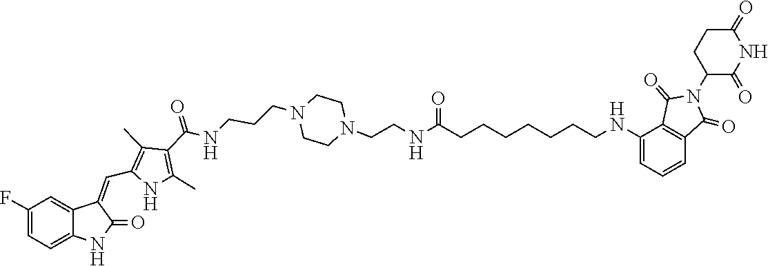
C1CN(CCCNC(C2=C(C)NC(C=C3C4=CC(F)=CC=C4NC3=O)=C2C)=O)CCN1CCNC(=O)CCCCCCCNC1=CC=CC2=C1C(=O)N(C1CCC(=O)NC1=O)C2=O
